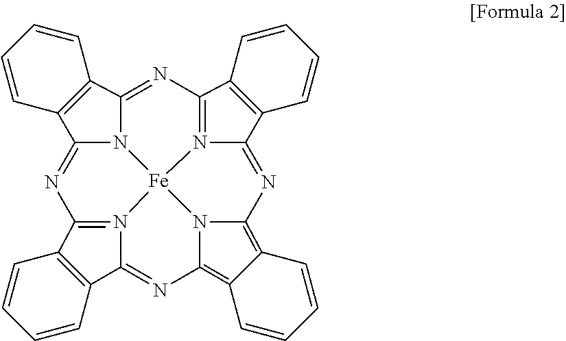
N12=C3N=C4N5C(=NC6=N7C(=NC8=C9C(=C(N=C1C1=C3C=CC=C1)N8[Fe]257)C=CC=C9)C1=C6C=CC=C1)C1=C4C=CC=C1
